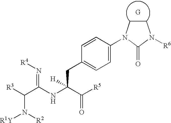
C1CN(C2=CC=C(CC(NC(C([R3])N([R2])[R1Y])=N[R4])(C([R5])=O)[H])C=C2)C(=O)N1[R6]
